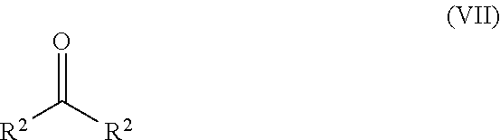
O=C([R2])[R2]
